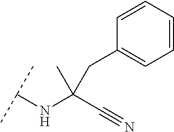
CC(C#N)(NC(C)C)CC1=CC=CC=C1
